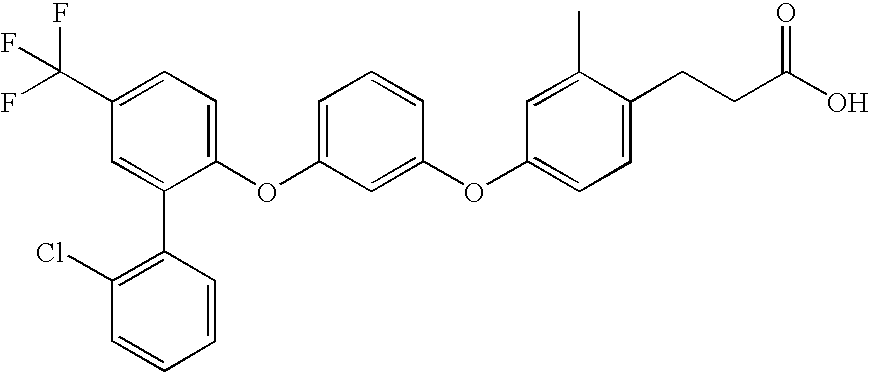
C1=C(C(F)(F)F)C=C(C2=C(Cl)C=CC=C2)C(OC2=CC=CC(OC3=CC=C(CCC(O)=O)C(C)=C3)=C2)=C1
